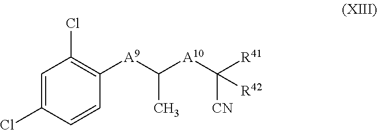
C1=C(Cl)C=CC([A9]C([A10]C([R41])([CN])[R42])C)=C1Cl
